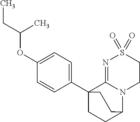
O(C1=CC=C(C23CCC(N4C2=NS(=O)(=O)CC4)CC3)C=C1)C(CC)C
